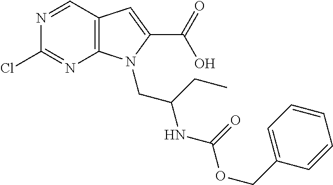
C12=C(C=NC(Cl)=N1)C=C(C(O)=O)N2CC(CC)NC(=O)OCC1=CC=CC=C1
